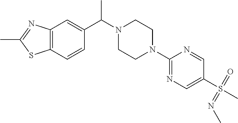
CC(N1CCN(C2=NC=C(S(C)(=O)=NC)C=N2)CC1)C1=CC2=C(C=C1)SC(C)=N2
